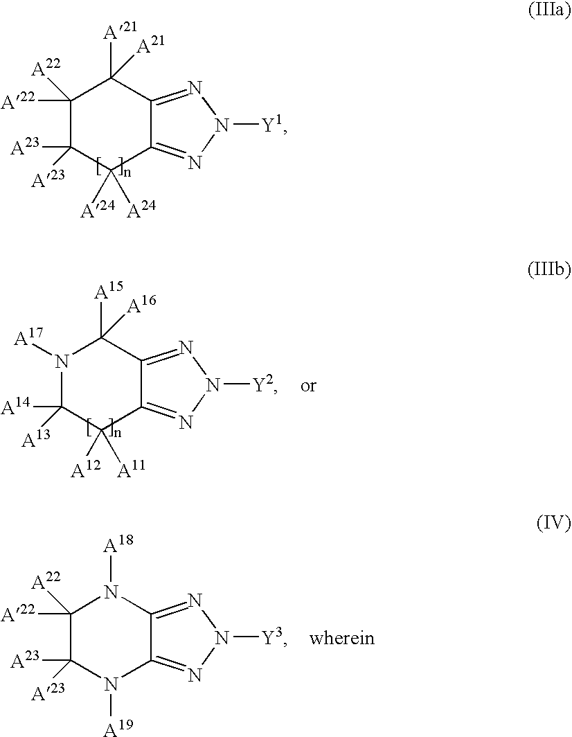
C1([A22])([A22])C([A23])([A23])N([A19])C2=NN([Y3])N=C2N1[A18].C1([A22])([A22])C([A23])([A23])C([A24])([A24])C2=NN([Y1])N=C2C1([A21])[A21].N1([A17])C([A14])([A13])C([A12])([A11])C2=NN([Y2])N=C2C1([A15])[A16]
